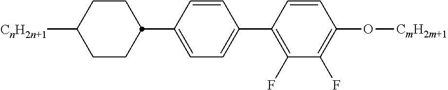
C1CC([CnH2n+1])CCC1C1=CC=C(C2=C(F)C(F)=C(O[CmH2m+1])C=C2)C=C1
